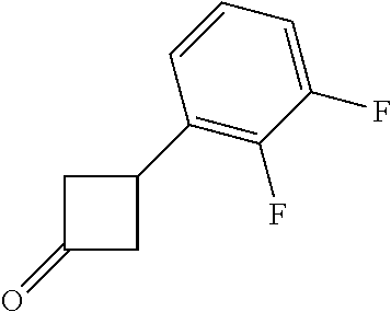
C1(=O)CC(C2=C(F)C(F)=CC=C2)C1
